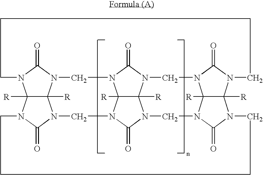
C12([R])C3([R])N4C(=O)N1CN1C5([R])C6([R])N7C(=O)N5CN2C(=O)N3CCCCN2C3([R])C([R])(N(CN6C1=O)C(=O)N3CCCC4)N(C7)C2=O
